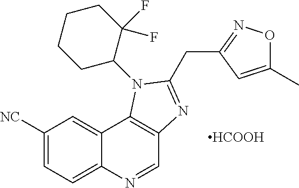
C1([NC])=CC=C2C(=C1)C1=C(C=N2)N=C(CC2=NOC(C)=C2)N1C1C(F)(F)CCCC1.[HCOOH]
